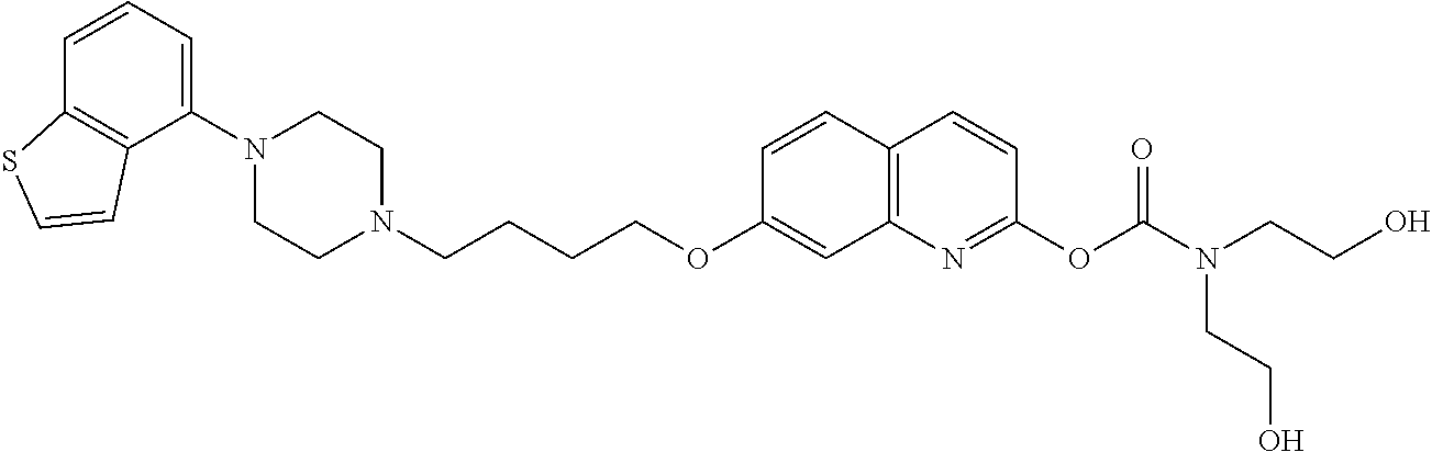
C1=CC2=C(C(N3CCN(CCCCOC4=CC5=C(C=C4)C=CC(OC(N(CCO)CCO)=O)=N5)CC3)=C1)C=CS2
